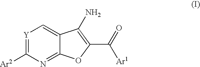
[Y]1=C([Ar2])N=C2C(=C1)C(N)=C(C([Ar1])=O)O2
